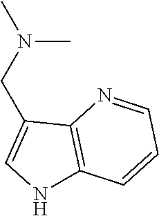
CN(CC1=CNC2=C1N=CC=C2)C
